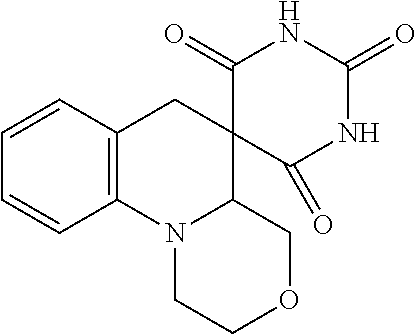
C12=C(C=CC=C1)CC1(C3N2CCOC3)C(=O)NC(=O)NC1=O
